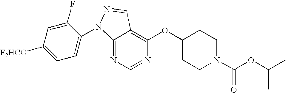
C12=NC=NC(OC3CCN(C(=O)OC(C)C)CC3)=C1C=NN2C1=CC=C([F2HCO])C=C1F
